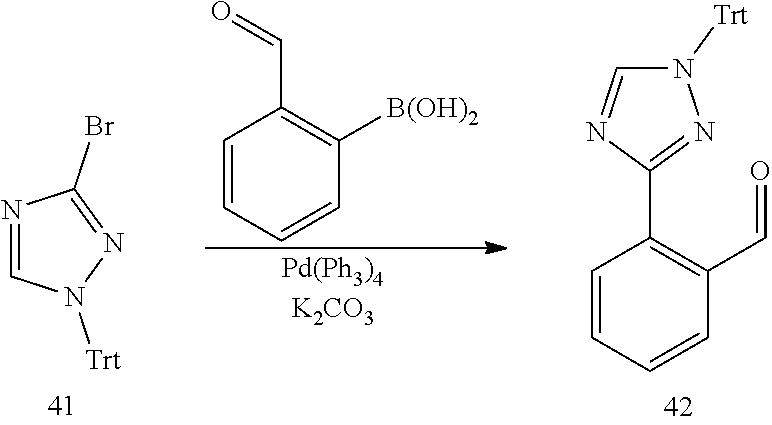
N1=CN([Trt])N=C1Br.N1([Trt])C=NC(C2=C(C=O)C=CC=C2)=N1.C1=CC=CC([B(OH)2])=C1C=O
